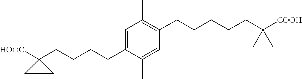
C1(C)=C(CCCCCC(C)(C)[COOH])C=C(C)C(CCCCC2([HOOC])CC2)=C1
